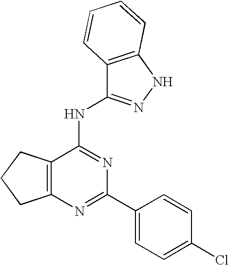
C12=C(N=C(C3=CC=C(Cl)C=C3)N=C1NC1=NNC3=C1C=CC=C3)CCC2
